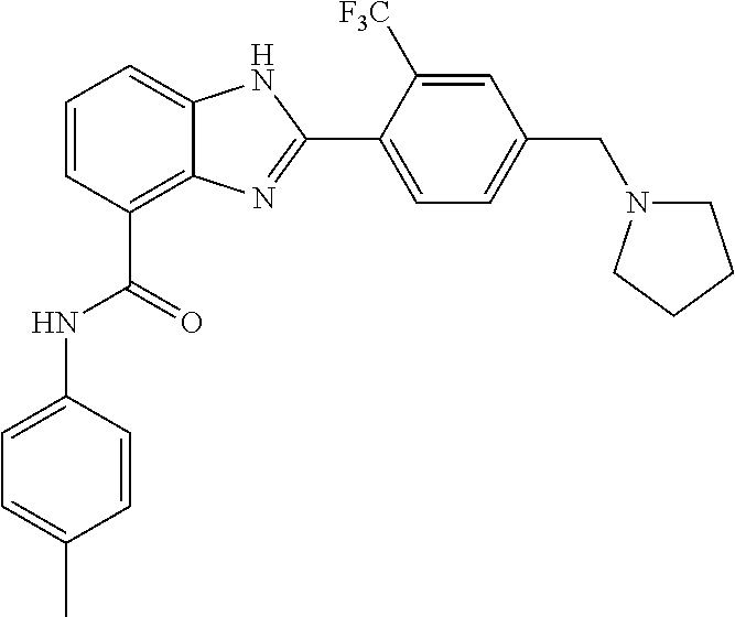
C1=CC(C(NC2=CC=C(C)C=C2)=O)=C2C(=C1)NC(C1=CC=C(CN3CCCC3)C=C1[F3C])=N2
